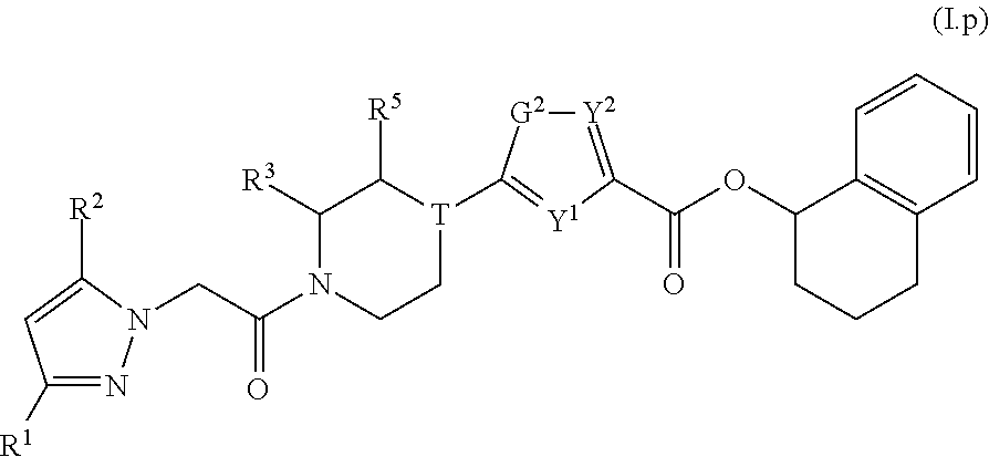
C1=CC2=C(C=C1)CCCC2OC(C1=[Y2][G2]C([T]2CCN(C(CN3N=C([R1])C=C3[R2])=O)C([R3])C2[R5])=[Y1]1)=O
